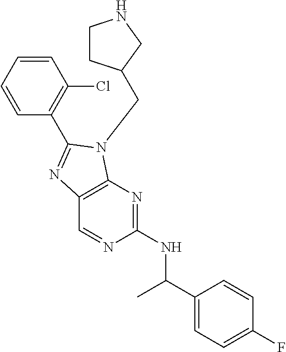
C1(NC(C2=CC=C(F)C=C2)C)=NC2=C(C=N1)N=C(C1=C(Cl)C=CC=C1)N2CC1CCNC1
